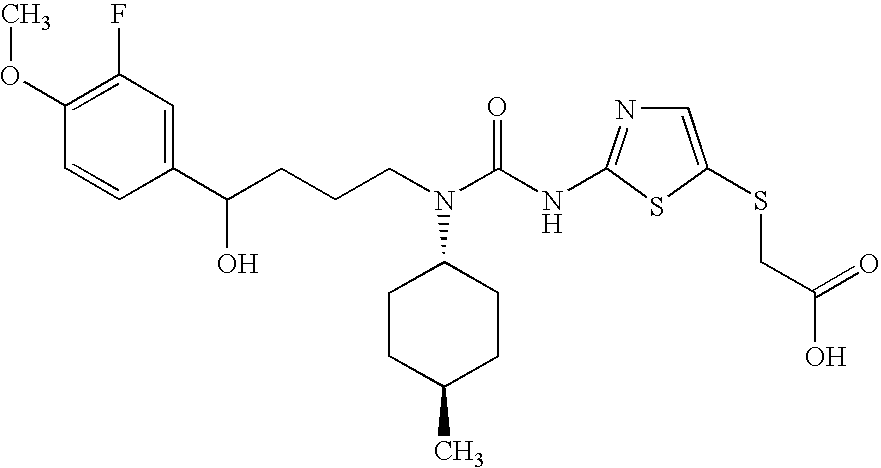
C1(OC)=C(F)C=C(C(CCCN(C(NC2=NC=C(SCC(O)=O)S2)=O)C2CCC(C)CC2)O)C=C1
